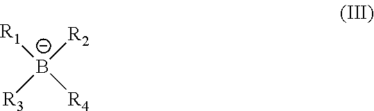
[B-]([R1])([R2])([R3])[R4]
